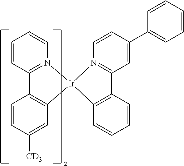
C1=CC2=N(C=C1)[Ir]1(C3=C2C=CC([CD3])=C3)C2=C(C=CC=C2)C2=N1C=CC(C1=CC=CC=C1)=C2
